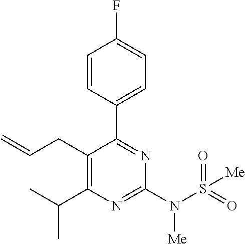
C1=CC(C2=NC(N(S(=O)(=O)[Me])[Me])=NC(C(C)C)=C2CC=C)=CC=C1F
